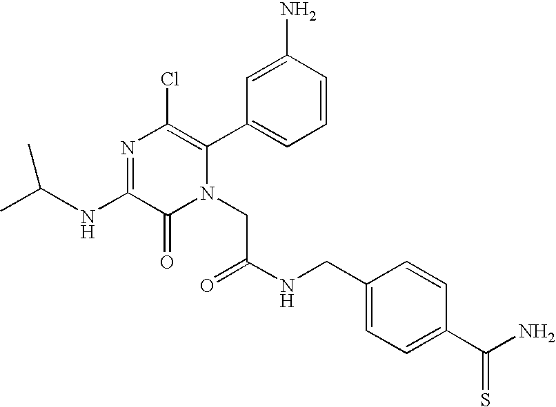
N(C1=NC(Cl)=C(C2=CC=CC(N)=C2)N(CC(NCC2=CC=C(C(N)=S)C=C2)=O)C1=O)C(C)C
